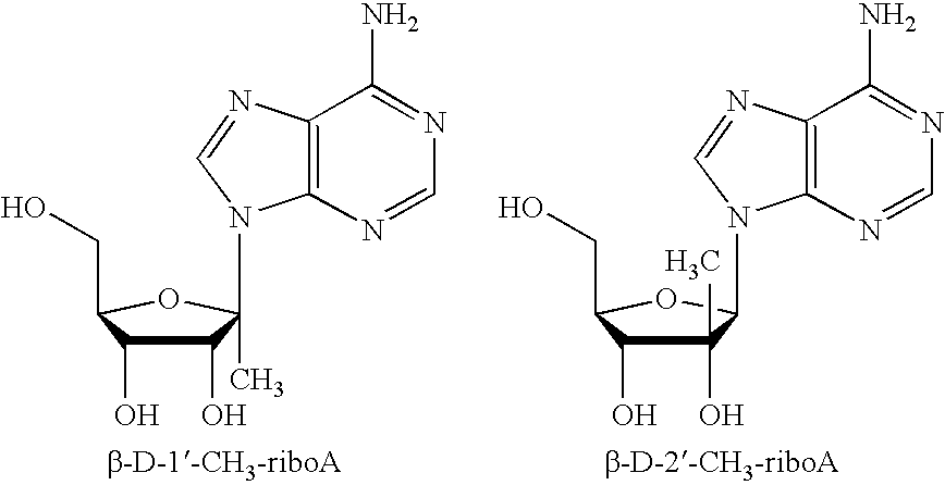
C1(O)C(O)C(CO)OC1(N1C2=C(N=C1)C(N)=NC=N2)C.C1(O)(C)C(O)C(CO)OC1N1C2=C(N=C1)C(N)=NC=N2
